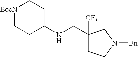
C1(CNC2CC[BocN]CC2)([CF3])CCN([Bn])C1
